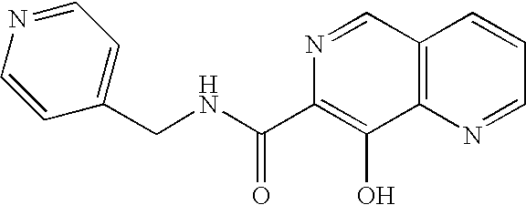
N1=CC2=C(C(O)=C1C(NCC1=CC=NC=C1)=O)N=CC=C2
